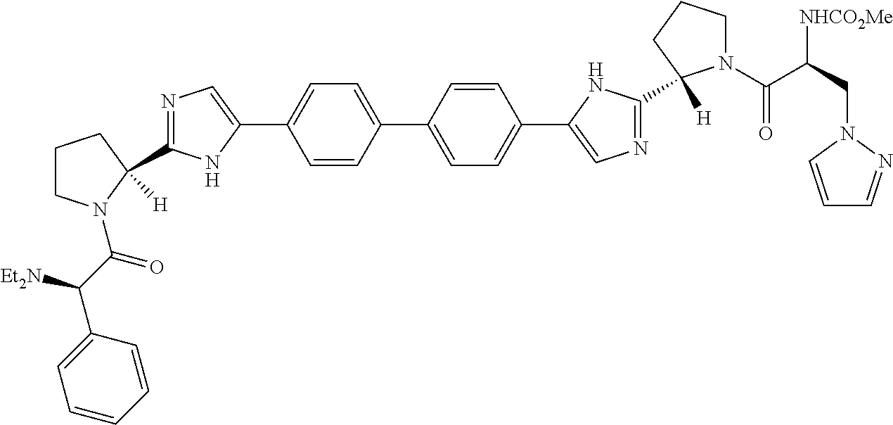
N1=C(C2([H])N(C(C(C3=CC=CC=C3)[Et2N])=O)CCC2)NC(C2=CC=C(C3=CC=C(C4=CN=C(C5([H])N(C(C(CN6C=CC=N6)[NHCO2Me])=O)CCC5)N4)C=C3)C=C2)=C1
